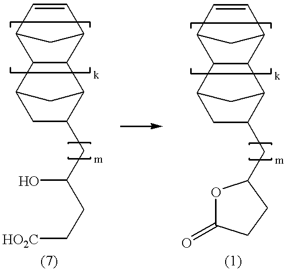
C12C(C3C=CC1C3)C1C(CC(O)CC[HO2C])CC2C1.C12C(C3C=CC1C3)C1C(CC3OC(=O)CC3)CC2C1
